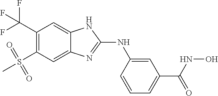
C1(C(F)(F)F)=C(S(C)(=O)=O)C=C2C(=C1)NC(NC1=CC(C(=O)NO)=CC=C1)=N2
